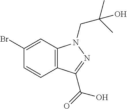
C12=C(C=C(Br)C=C1)N(CC(C)(C)O)N=C2C(=O)O
